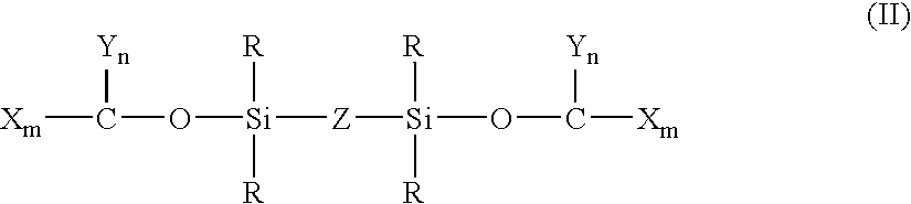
[Xm]C(O[Si]([Z][Si](OC([Xm])[Yn])([R])[R])([R])[R])[Yn]
